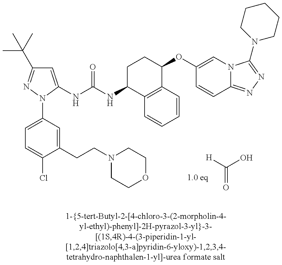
C1=C(NC(NC2C3=C(C(OC4=CN5C(=NN=C5N5CCCCC5)C=C4)CC2)C=CC=C3)=O)N(C2=CC=C(Cl)C(CCN3CCOCC3)=C2)N=C1C(C)(C)C.[H]C(O)=O
